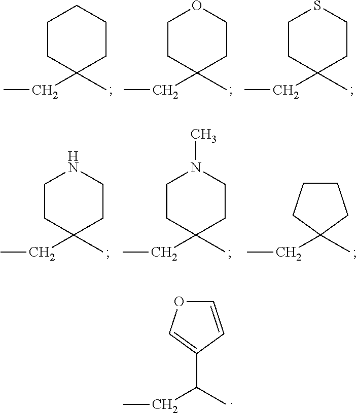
C(C(C)C1=COC=C1)C.C1CC(CC)(C)CCS1.C1CC(CC)(C)CCC1.C1CC(C)(CC)CCO1.C1CC(CC)(C)CCN1.C1CC(CC)(C)CCN1C.C(C)C1(C)CCCC1
